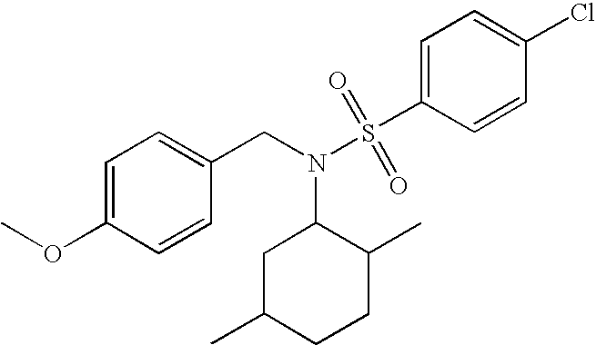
C1(CN(S(C2=CC=C(Cl)C=C2)(=O)=O)C2CC(C)CCC2C)=CC=C(OC)C=C1
